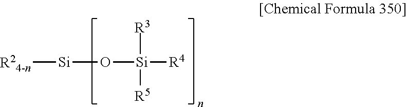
[R24-n][Si]O[Si]([R4])([R3])[R5]
